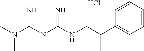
C(C(C1=CC=CC=C1)C)NC(NC(N(C)C)=N)=N.Cl
